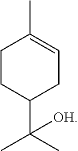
C1CC(C(C)(C)[OH])CC=C1C
